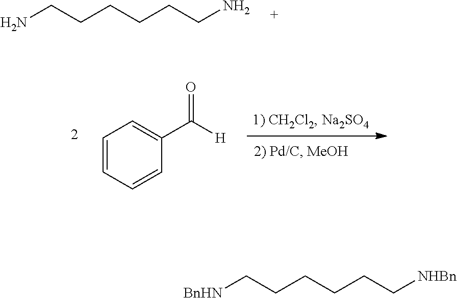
NCCCCCCN.C1=CC=CC(C([H])=O)=C1.[BnHN]CCCCCC[NHBn]
